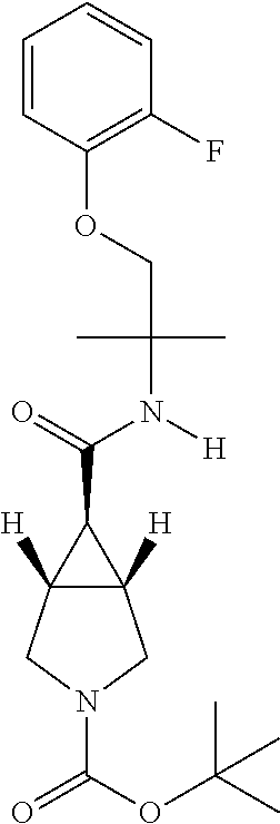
C12([H])C([H])(CN(C(=O)OC(C)(C)C)C1)C2C(=O)N([H])C(C)(C)COC1=C(F)C=CC=C1
